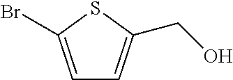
C1=C(Br)SC(CO)=C1
